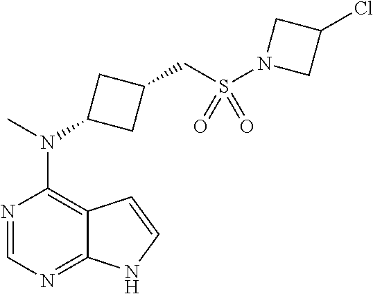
N1=CN=C2C(=C1N(C)C1CC(CS(N3CC(Cl)C3)(=O)=O)C1)C=CN2
